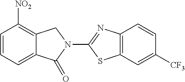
C1=CC=C2C(=C1[NO2])CN(C1=NC3=C(S1)C=C([CF3])C=C3)C2=O
